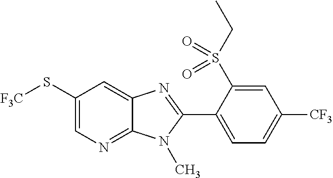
C1(S[F3C])=CN=C2C(=C1)N=C(C1=CC=C([CF3])C=C1S(CC)(=O)=O)N2C
